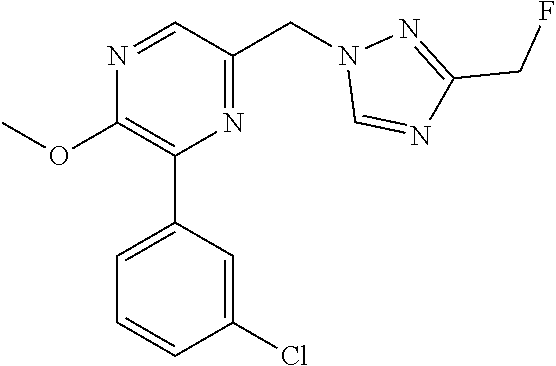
N1=CC(CN2C=NC(CF)=N2)=NC(C2=CC=CC(Cl)=C2)=C1OC
